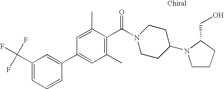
C(C1=CC=CC(C2=CC(C)=C(C(=O)N3CCC(N4CCCC4CO)CC3)C(C)=C2)=C1)(F)(F)F
